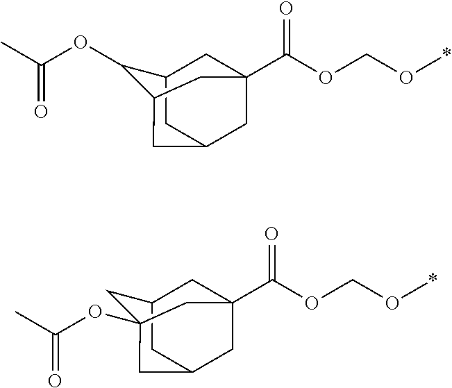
*OCOC(C12CC3CC(C1)CC(C3OC(C)=O)C2)=O.*OCOC(C12CC3CC(C1)CC(OC(C)=O)(C3)C2)=O
